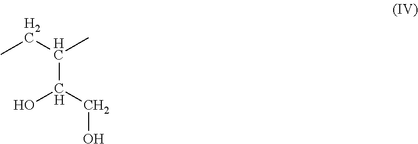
CCC(C)C(O)CO
